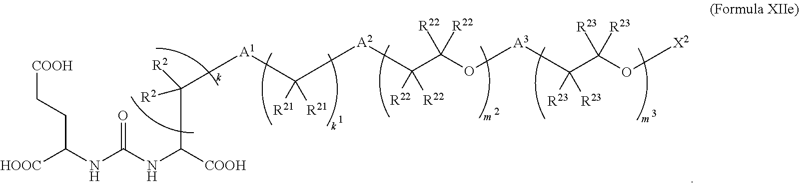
N(C(NC([COOH])C([A1]C([A2]C(C(O[A3]C(C(O[X2])([R23])[R23])([R23])[R23])([R22])[R22])([R22])[R22])([R21])[R21])([R2])[R2])=O)C(CC[COOH])[HOOC]
